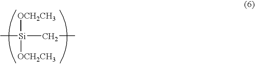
C[Si]([OCH2CH3])(CC)[OCH2CH3]
